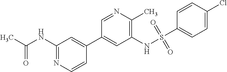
CC(NC1=NC=CC(C2=CC(NS(C3=CC=C(Cl)C=C3)(=O)=O)=C(C)N=C2)=C1)=O
